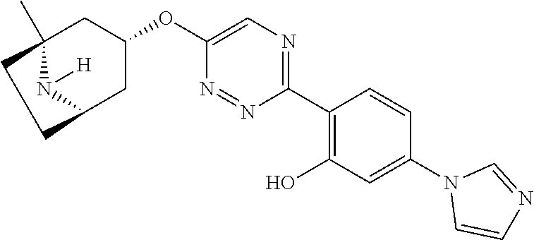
C1(C2=C(O)C=C(N3C=CN=C3)C=C2)=NC=C(OC2CC3(C)N([H])C(C2)CC3)N=N1
